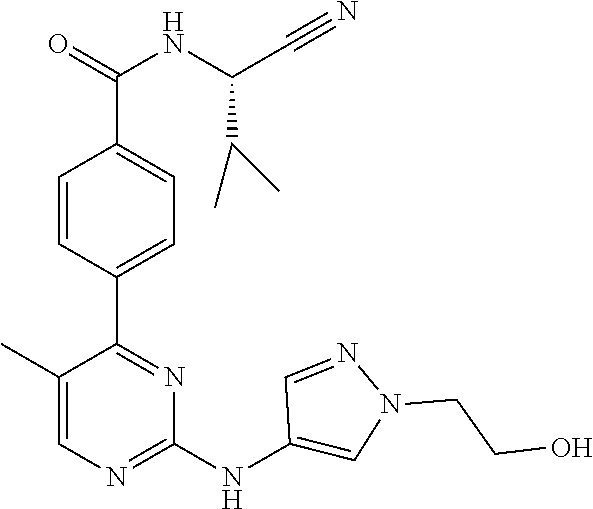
C1(C2=NC(NC3=CN(CCO)N=C3)=NC=C2C)=CC=C(C(=O)NC(C#N)C(C)C)C=C1
